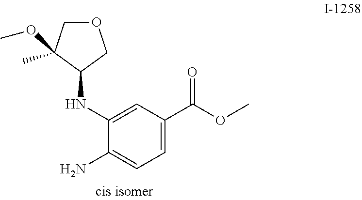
C1(NC2=CC(C(=O)OC)=CC=C2N)COCC1(OC)C
